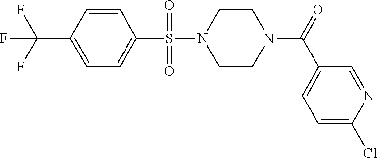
C1=CC(C(F)(F)F)=CC=C1S(N1CCN(C(=O)C2=CC=C(Cl)N=C2)CC1)(=O)=O
